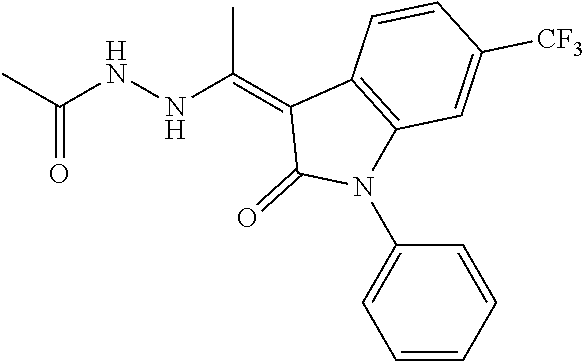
C1=CC([CF3])=CC2=C1C(=C(NNC(C)=O)C)C(=O)N2C1=CC=CC=C1
